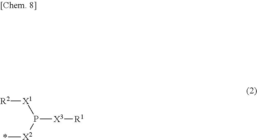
P([X3][R1])([X2]*)[X1][R2]
